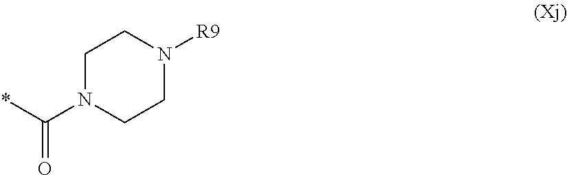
C1N(C(*)=O)CCN([R9])C1
